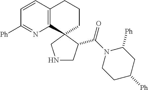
C12=C(C3(CCC1)CNCC3C(N1CCC([Ph])CC1[Ph])=O)N=C([Ph])C=C2
